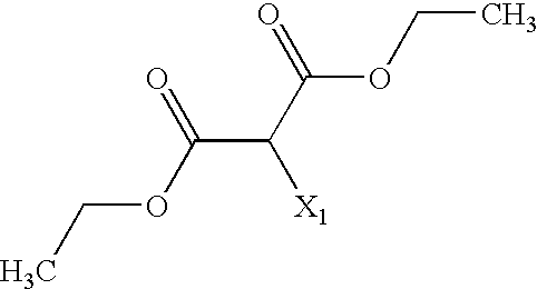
CCOC(C(C(=O)OCC)[X1])=O
